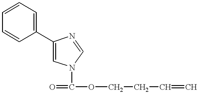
C1(C2=CC=CC=C2)=CN(C(=O)OCCC=C)C=N1
